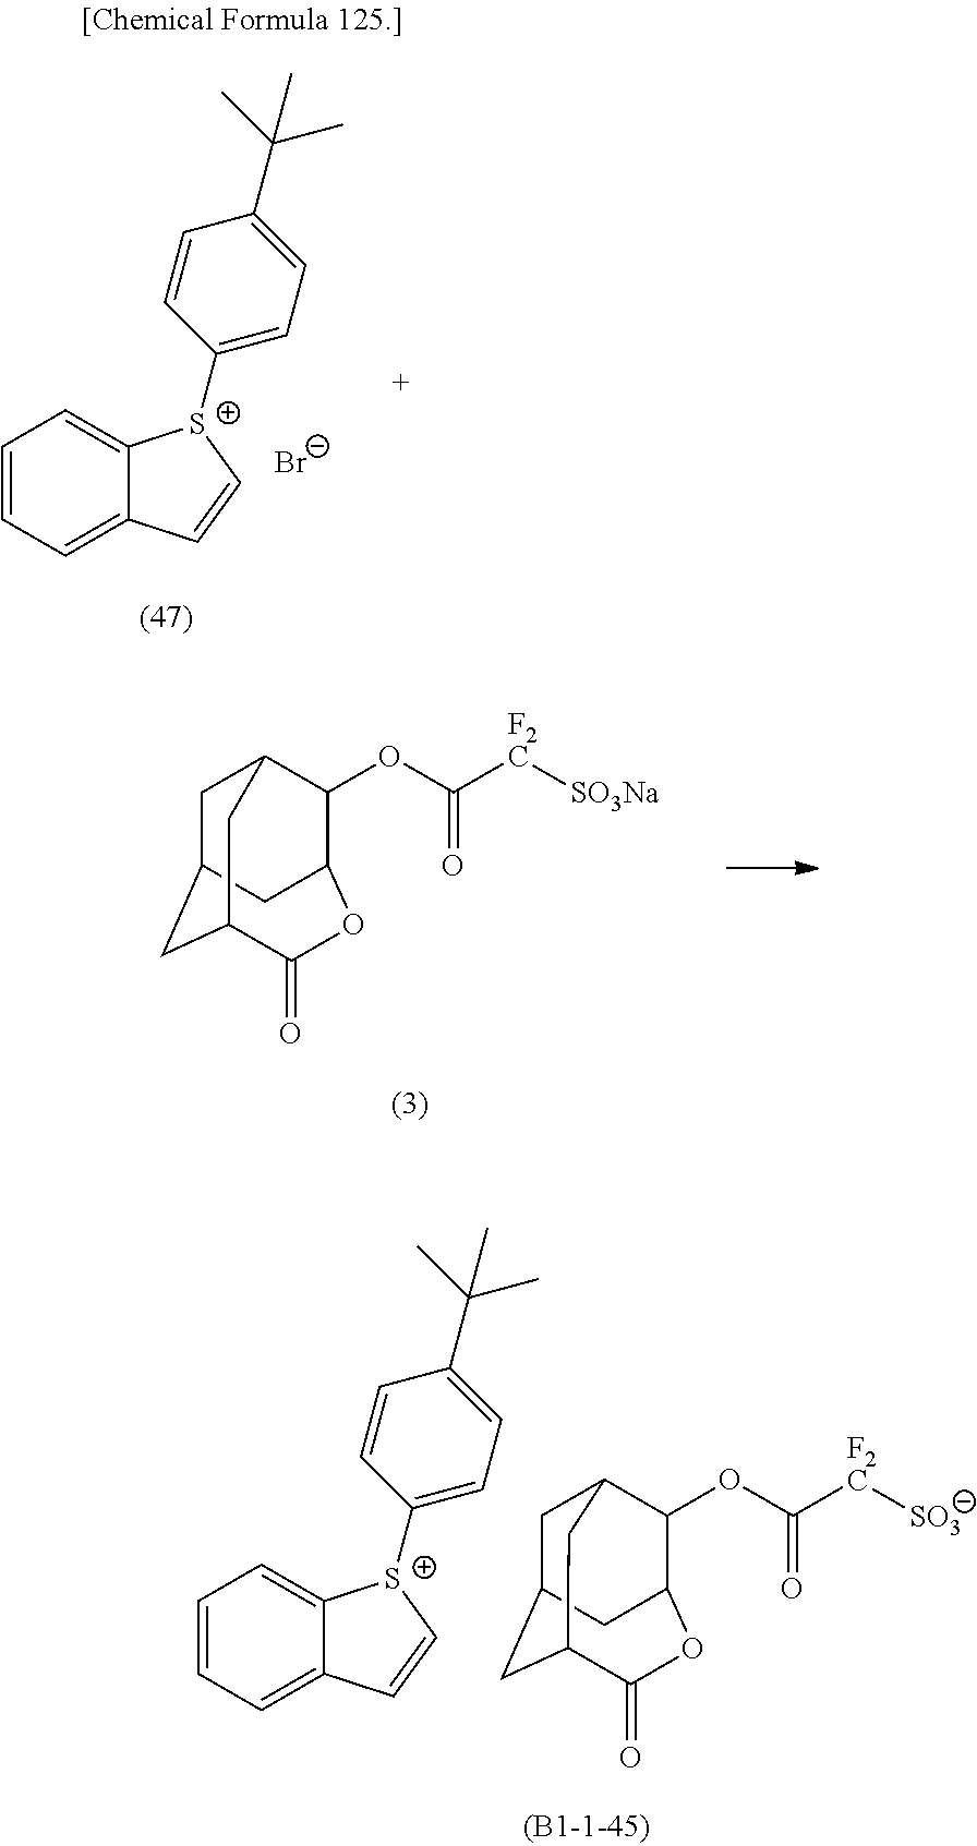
C1C2CC3C(=O)OC(C(OC([F2C][SO3Na])=O)C1C3)C2.C1C2CC3C(=O)OC(C(OC([F2C][SO3])=O)C1C3)C2.C1=C2C(=CC=C1)C=C[S+]2C1=CC=C(C(C)(C)C)C=C1.[Br-].C1=C2C(=CC=C1)C=C[S+]2C1=CC=C(C(C)(C)C)C=C1
